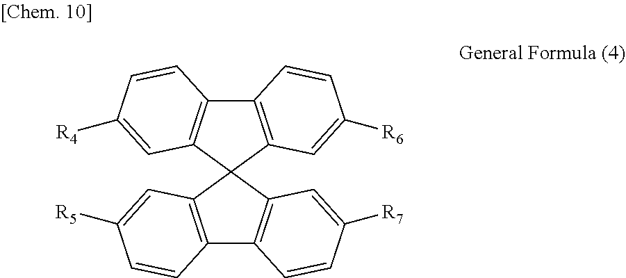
C12=C(C3=C(C=C([R4])C=C3)C13C1=C(C4=C3C=C([R5])C=C4)C=CC([R7])=C1)C=CC([R6])=C2
